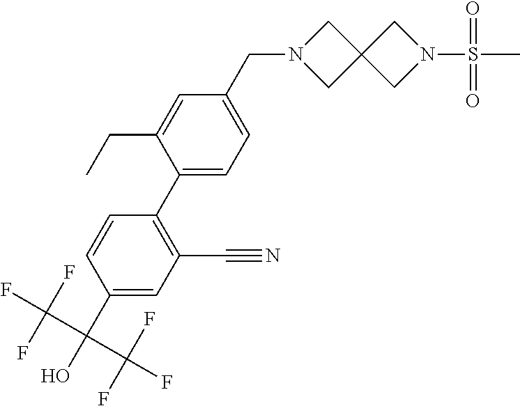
C1(C(O)(C(F)(F)F)C(F)(F)F)=CC(C#N)=C(C2=CC=C(CN3CC4(C3)CN(S(C)(=O)=O)C4)C=C2CC)C=C1
